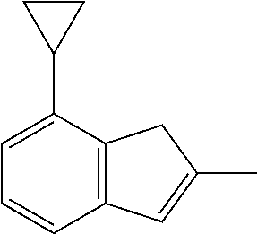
C12=C(C(C3CC3)=CC=C1)CC(C)=C2
